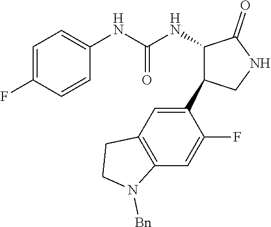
C1=C(F)C=CC(NC(NC2C(=O)NCC2C2=CC3=C(C=C2F)N([Bn])CC3)=O)=C1
